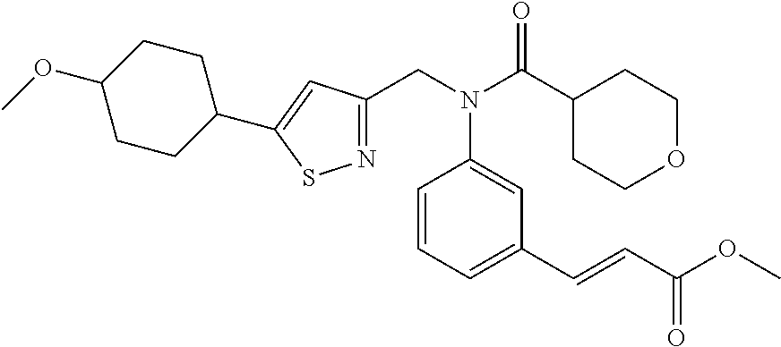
N(C(C1CCOCC1)=O)(C1=CC(C=CC(OC)=O)=CC=C1)CC1=NSC(C2CCC(OC)CC2)=C1
